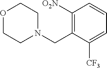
C1([O2N])=C(CN2CCOCC2)C([CF3])=CC=C1
